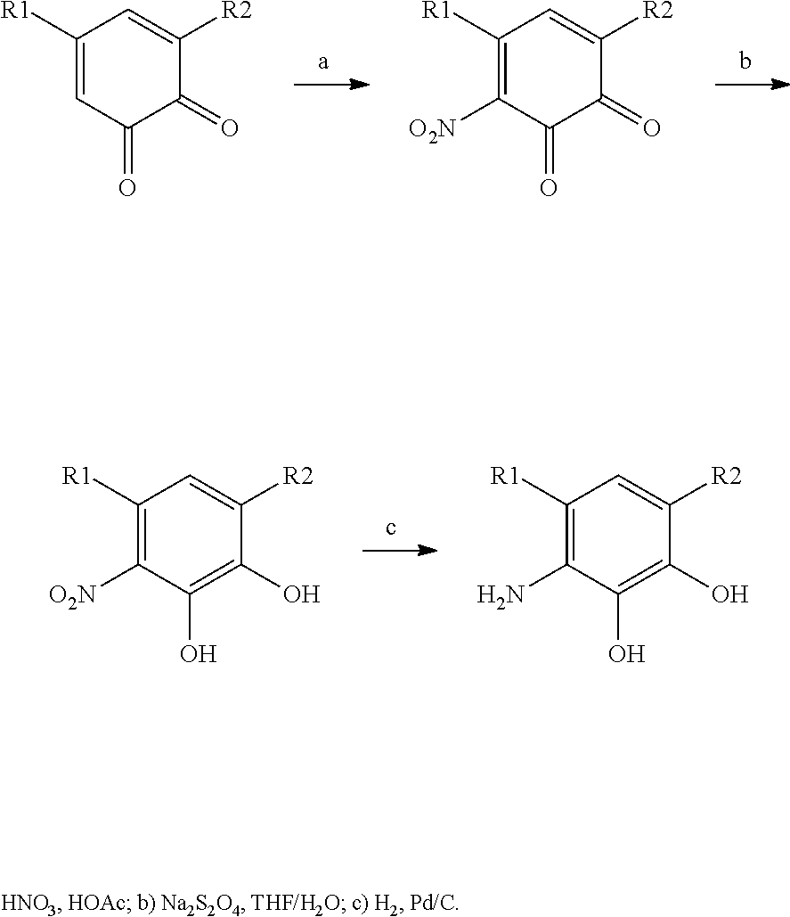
C1=C([R1])C=C([R2])C(=O)C1=O.C1([O2N])=C([R1])C=C([R2])C(=O)C1=O.C1([O2N])=C([R1])C=C([R2])C(O)=C1O.C1(N)=C([R1])C=C([R2])C(O)=C1O
